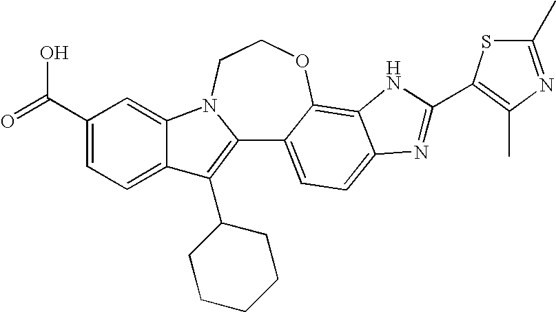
C12=C(C3CCCCC3)C3=CC=C(C(=O)O)C=C3N1CCOC1=C3C(=CC=C21)N=C(C1=C(C)N=C(C)S1)N3
